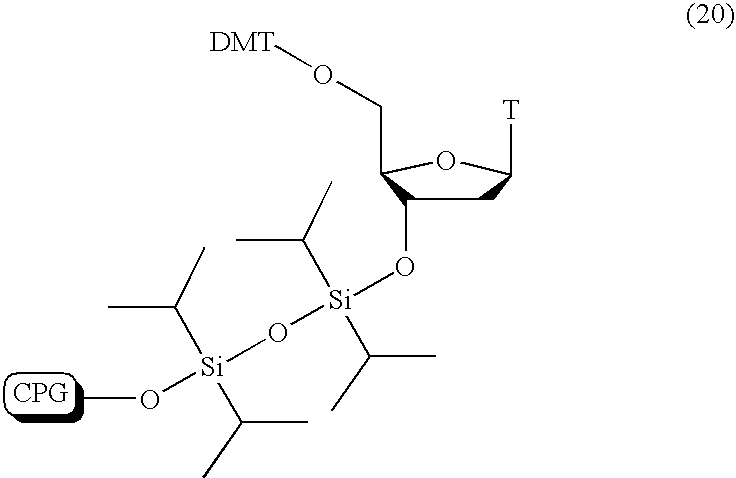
C1C(O[Si](O[Si](OC)(C(C)C)C(C)C)(C(C)C)C(C)C)C(CO[DMT])OC1[T]
